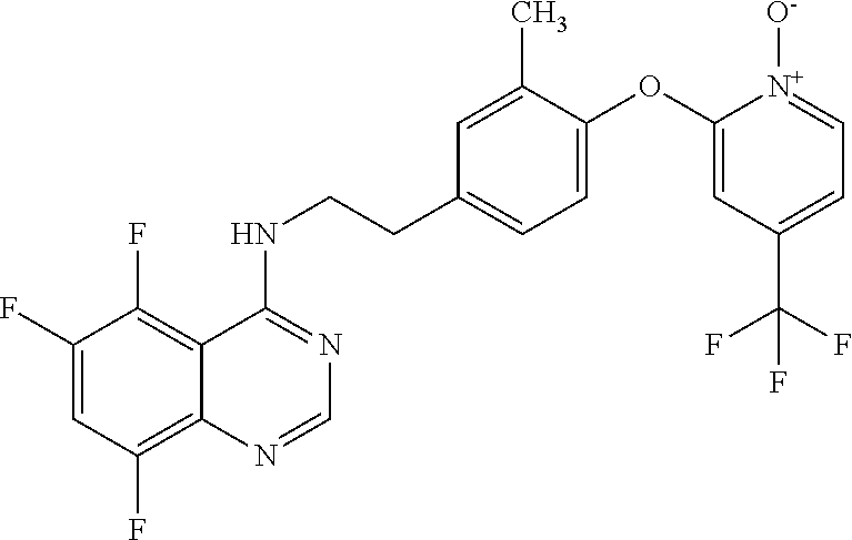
C1(F)=CC(F)=C2C(=C1F)C(NCCC1=CC=C(OC3=CC(C(F)(F)F)=CC=[N+]3[O-])C(C)=C1)=NC=N2
